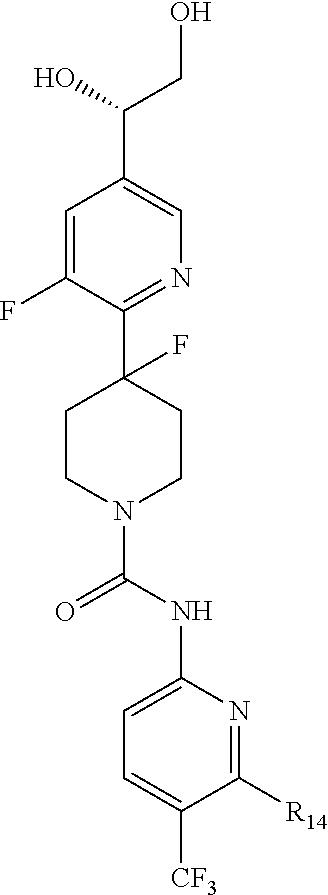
C1=C(F)C(C2(F)CCN(C(NC3=CC=C([CF3])C([R14])=N3)=O)CC2)=NC=C1C(O)CO
